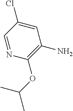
C1=NC(OC(C)C)=C(N)C=C1Cl
